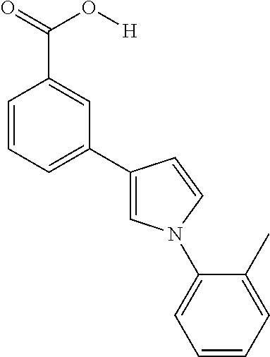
C1=CC=C(C2=CN(C3=CC=CC=C3C)C=C2)C=C1C(=O)O[H]
